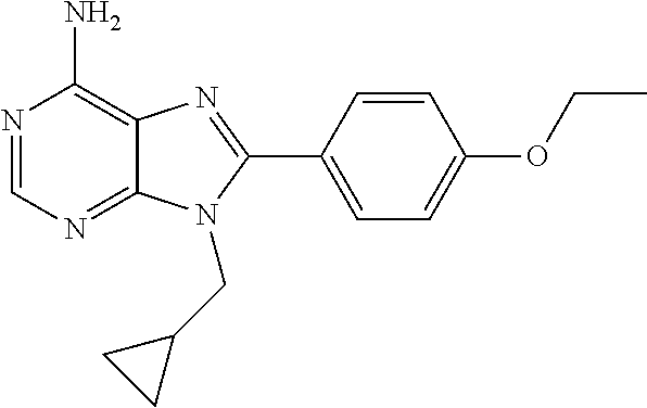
N1=CN=C2C(=C1N)N=C(C1=CC=C(OCC)C=C1)N2CC1CC1
